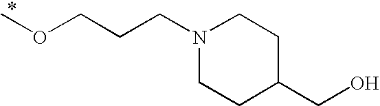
N1(CCCOC)CCC(CO)CC1
